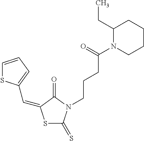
S1C(=S)N(CCCC(N2CCCCC2CC)=O)C(=O)C1=CC1=CC=CS1
